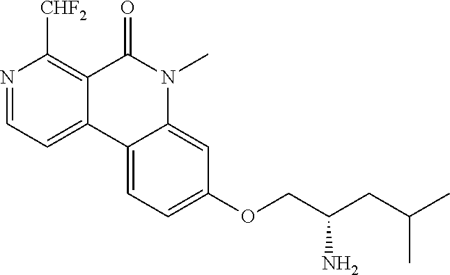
N1=CC=C2C(=C1[CHF2])C(=O)N(C)C1=CC(OCC(CC(C)C)N)=CC=C21
